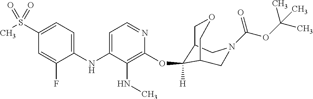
S(C1=CC=C(NC2=CC=NC(OC3([H])C4COCC3CN(C(OC(C)(C)C)=O)C4)=C2NC)C(F)=C1)(C)(=O)=O
